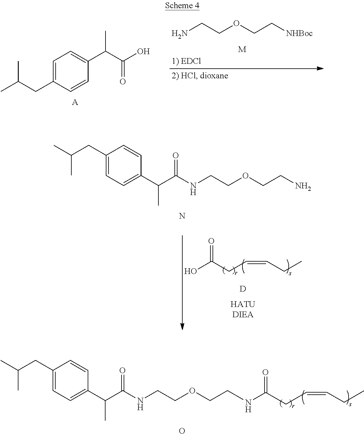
C1=C(CC(C)C)C=CC(C(C(O)=O)C)=C1.[A].NCCOCC[NHBoc].[M].OC(CC=CCC)=O.[D].C1(CC(C)C)=CC=C(C(C(NCCOCCN)=O)C)C=C1.N.C1(CC(C)C)=CC=C(C(C(NCCOCCNC(=O)CC=CCC)=O)C)C=C1.O
